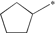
C1CC(C)CC1
